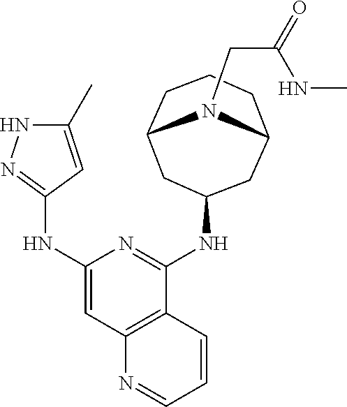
C1(C)=CC(NC2=CC3=C(C(NC4CC5CCCC(C4)N5CC(=O)NC)=N2)C=CC=N3)=NN1
